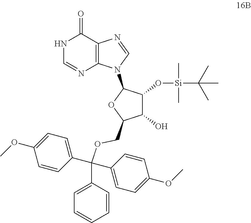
C12=C(N(C3OC(COC(C4=CC=C(OC)C=C4)(C4=CC=C(OC)C=C4)C4=CC=CC=C4)C(O)C3O[Si](C)(C)C(C)(C)C)C=N1)N=CNC2=O
